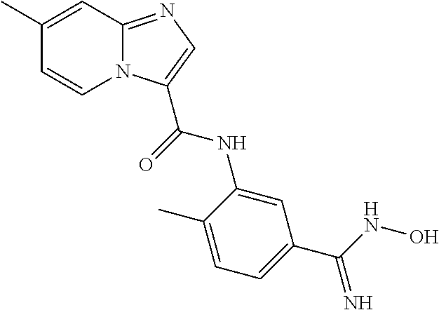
C1(C)=CC2=NC=C(C(=O)NC3=CC(C(NO)=N)=CC=C3C)N2C=C1
